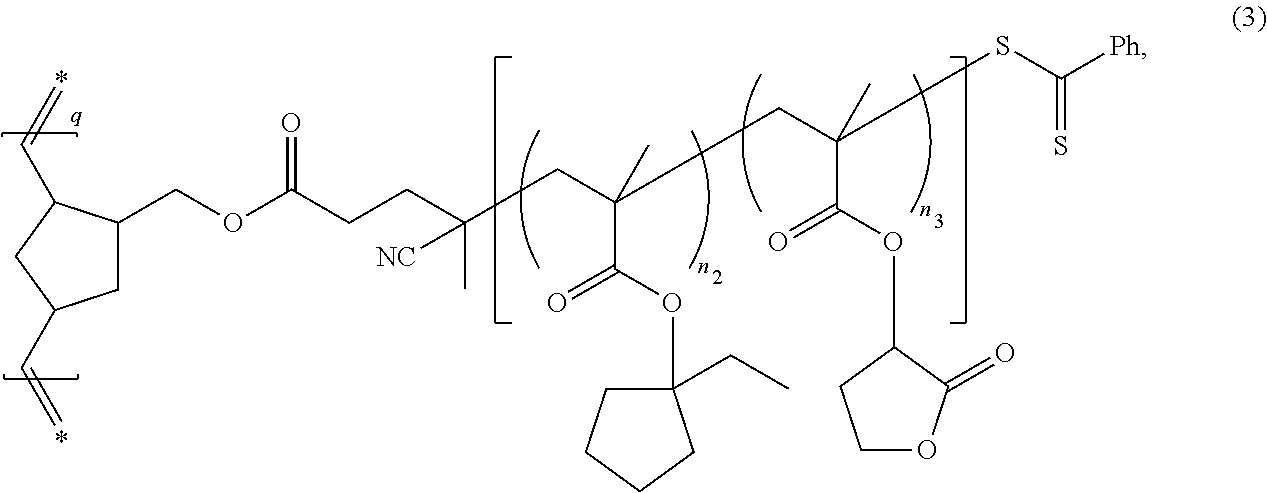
C1C(COC(CCC(C)([NC])CC(CC(SC([Ph])=S)(C)C(OC2CCOC2=O)=O)(C(OC2(CC)CCCC2)=O)C)=O)C(C=C)CC1C=C
